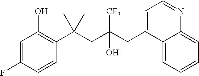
C1=C(F)C=CC(C(CC(CC2=CC=NC3=CC=CC=C23)([CF3])O)(C)C)=C1O
